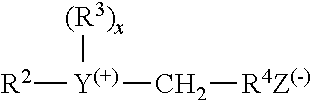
[R2][Y(+)](C[R4Z(-)])[(R3)x]
